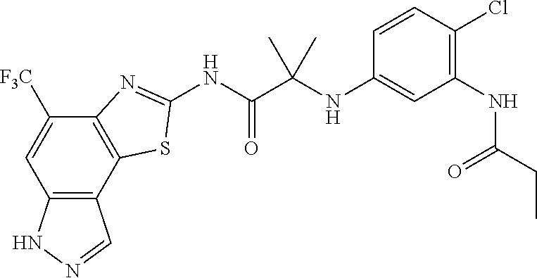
C12=C(C3=C(C([F3C])=C1)N=C(NC(C(NC1=CC(NC(=O)CC)=C(Cl)C=C1)(C)C)=O)S3)C=NN2
